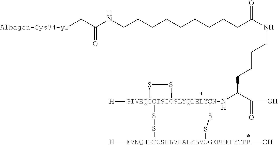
[H].[Albagen-Cys34-yl]CC(NCCCCCCCCCC(NCCCCC([GIVEQCCTSICSLYQLELYCN-N]12([H])(SS1)SS[FVNQHLCGSHLVEALYLVCGERGFFYTPR](O)([H])SS2)C(O)=O)=O)=O
